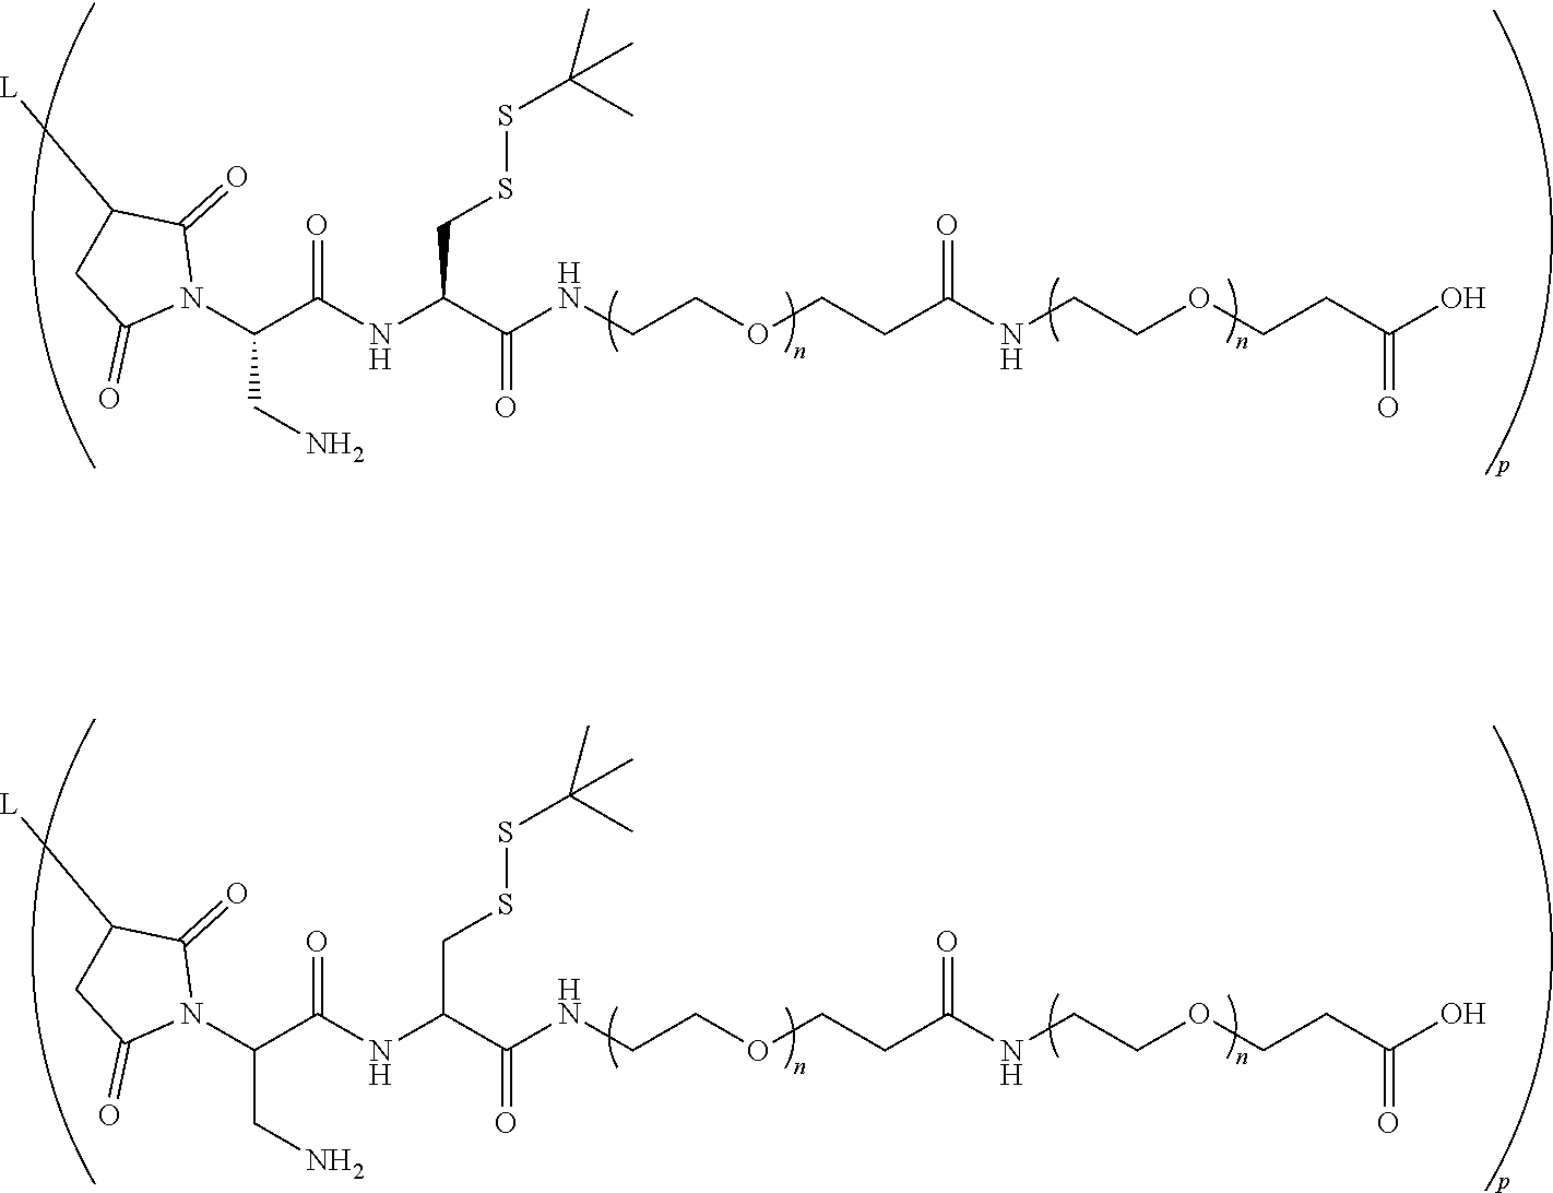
N1(C(C(NC(C(NCCOCCC(NCCOCCC(O)=O)=O)=O)CSSC(C)(C)C)=O)CN)C(=O)C([L])CC1=O.N1(C(C(NC(C(NCCOCCC(NCCOCCC(O)=O)=O)=O)CSSC(C)(C)C)=O)CN)C(=O)C([L])CC1=O
